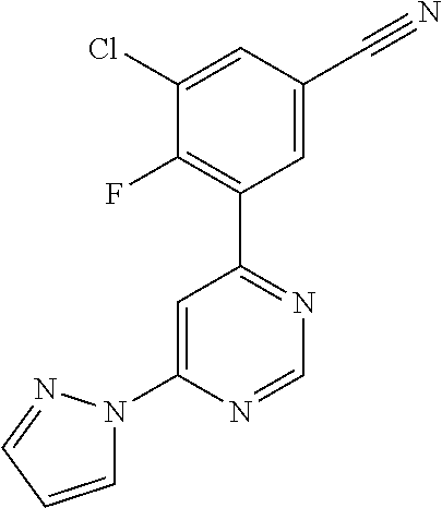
C1(N2C=CC=N2)=CC(C2=C(F)C(Cl)=CC(C#N)=C2)=NC=N1
